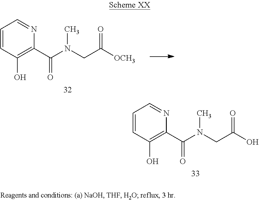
C1=CC(O)=C(C(N(CC(O)=O)C)=O)N=C1.C1=CC(O)=C(C(N(CC([OCH3])=O)C)=O)N=C1
